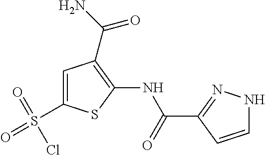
C1=CC(C(=O)NC2=C(C(N)=O)C=C(S(=O)(=O)Cl)S2)=NN1
